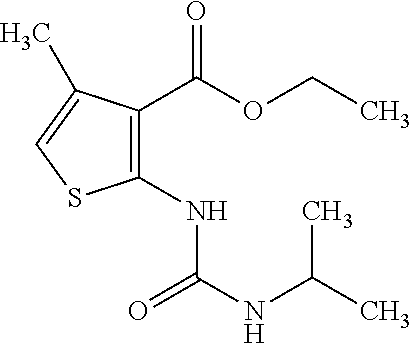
C1(C(OCC)=O)=C(NC(NC(C)C)=O)SC=C1C
